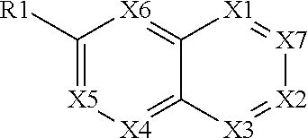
C1([R1])=[X5][X4]=C2C(=[X6]1)[X1]=[X7][X2]=[X3]2
